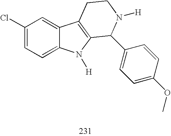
C1(Cl)=CC=C2C(=C1)C1=C(N2[H])C(C2=CC=C(OC)C=C2)N([H])CC1
